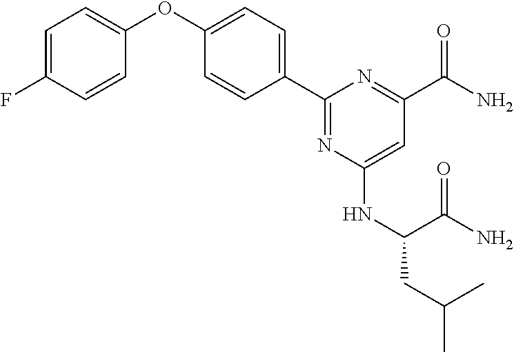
C1=C(F)C=CC(OC2=CC=C(C3=NC(NC(C(=O)N)CC(C)C)=CC(C(N)=O)=N3)C=C2)=C1
